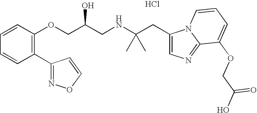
C1(C2=NOC=C2)=C(OCC(O)CNC(CC2=CN=C3N2C=CC=C3OCC(=O)O)(C)C)C=CC=C1.Cl
